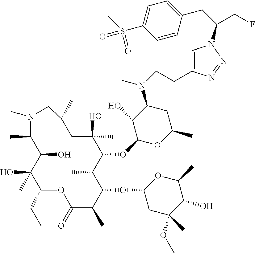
C1(CC)C(C)(O)C(O)C(C)N(C)CC(C)CC(O)(C)C(OC2OC(C)CC(N(C)CCC3=CN(C(CC4=CC=C(S(=O)(C)=O)C=C4)CF)N=N3)C2O)C(C)C(OC2CC(C)(OC)C(O)C(C)O2)C(C)C(=O)O1
